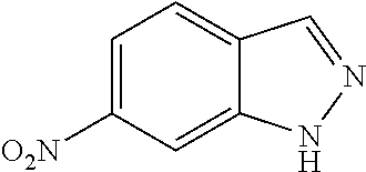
C1=C([O2N])C=C2C(=C1)C=NN2
